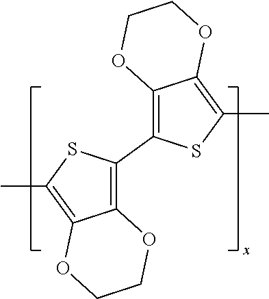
C1(C2=C3C(=C(C)S2)OCCO3)=C2C(=C(C)S1)OCCO2
